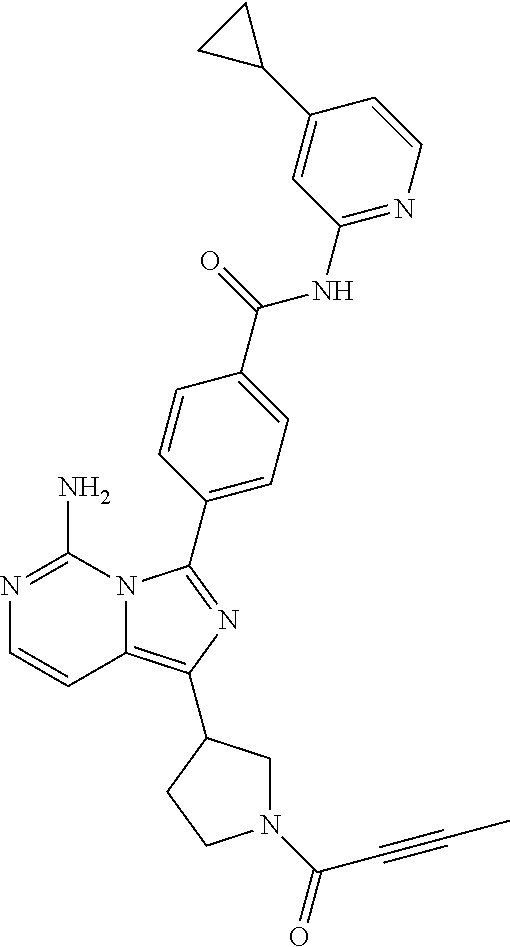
N12C(=C(C3CN(C(C#CC)=O)CC3)N=C1C1=CC=C(C(NC3=NC=CC(C4CC4)=C3)=O)C=C1)C=CN=C2N
